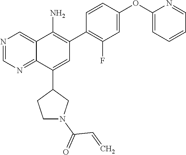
N1=CN=C2C(=C1)C(N)=C(C1=C(F)C=C(OC3=CC=CC=N3)C=C1)C=C2C1CCN(C(=O)C=C)C1
